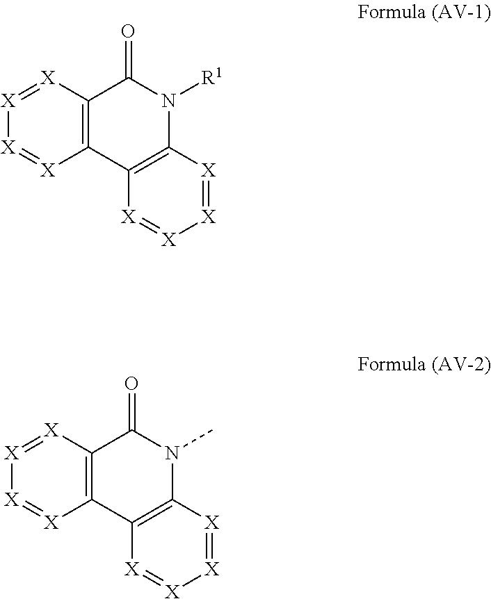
[X]1=[X][X]=[X]C2=C1C(=O)N([R1])C1=C2[X]=[X][X]=[X]1.[X]1=[X][X]=[X]C2=C1C(=O)N(C)C1=C2[X]=[X][X]=[X]1
